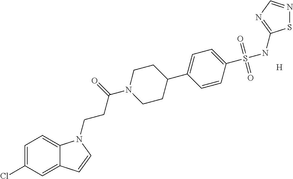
[H].C1=C(Cl)C=C2C(=C1)N(CCC(N1CCC(C3=CC=C(S(NC4=NC=NS4)(=O)=O)C=C3)CC1)=O)C=C2
